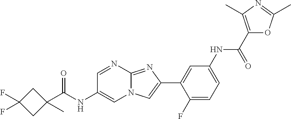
C1=NC2=NC(C3=CC(NC(C4=C(C)N=C(C)O4)=O)=CC=C3F)=CN2C=C1NC(=O)C1(C)CC(F)(F)C1
